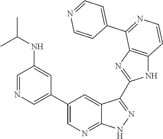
C1=NC=C(C2=CN=C3C(=C2)C(C2=NC4=C(N2)C=CN=C4C2=CC=NC=C2)=NN3)C=C1NC(C)C
